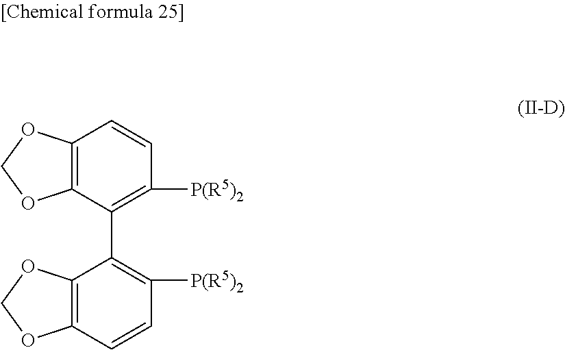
C12=C(C(C3=C([P(R5)2])C=CC4=C3OCO4)=C([P(R5)2])C=C1)OCO2
